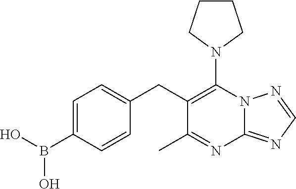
N1(C2=C(CC3=CC=C(B(O)O)C=C3)C(C)=NC3=NC=NN23)CCCC1
